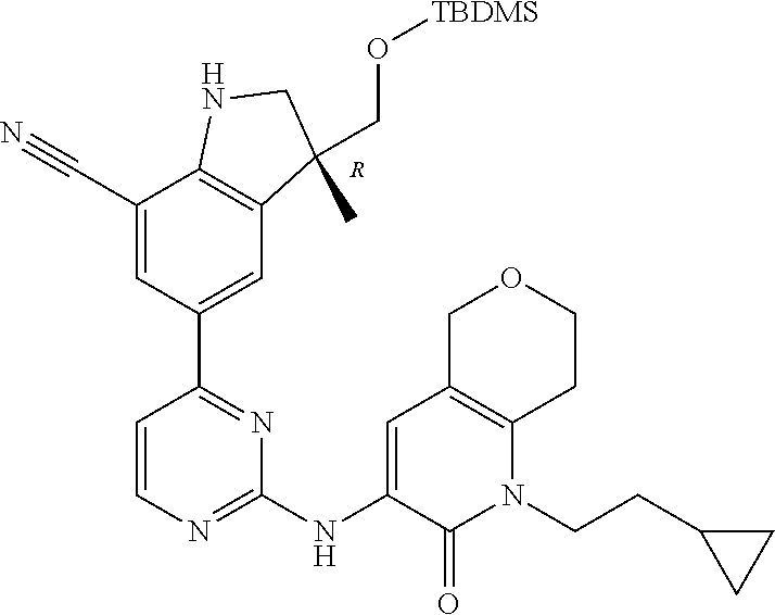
[R].C1(C2=CC3=C(C(C#N)=C2)NCC3(C)CO[TBDMS])=NC(NC2=CC3=C(CCOC3)N(CCC3CC3)C2=O)=NC=C1
